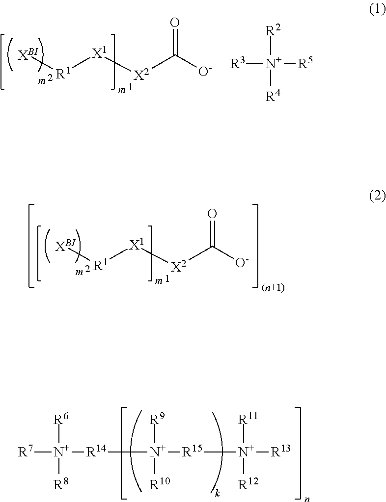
[XBI][R1][X1][X2]C(=O)[O-].[R3][N+]([R5])([R2])[R4].[XBI][R1][X1][X2]C(=O)[O-].[R7][N+]([R14][N+]([R15][N+]([R13])([R11])[R12])([R9])[R10])([R6])[R8]
